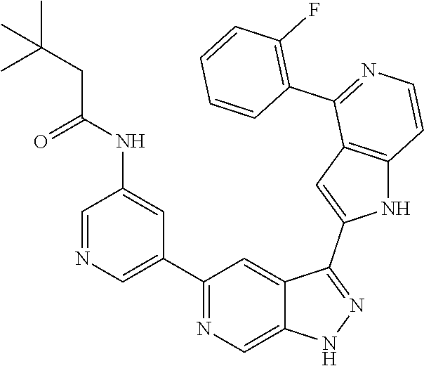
C1(C2=CN=CC(NC(=O)CC(C)(C)C)=C2)=NC=C2C(=C1)C(C1=CC3=C(N1)C=CN=C3C1=C(F)C=CC=C1)=NN2
